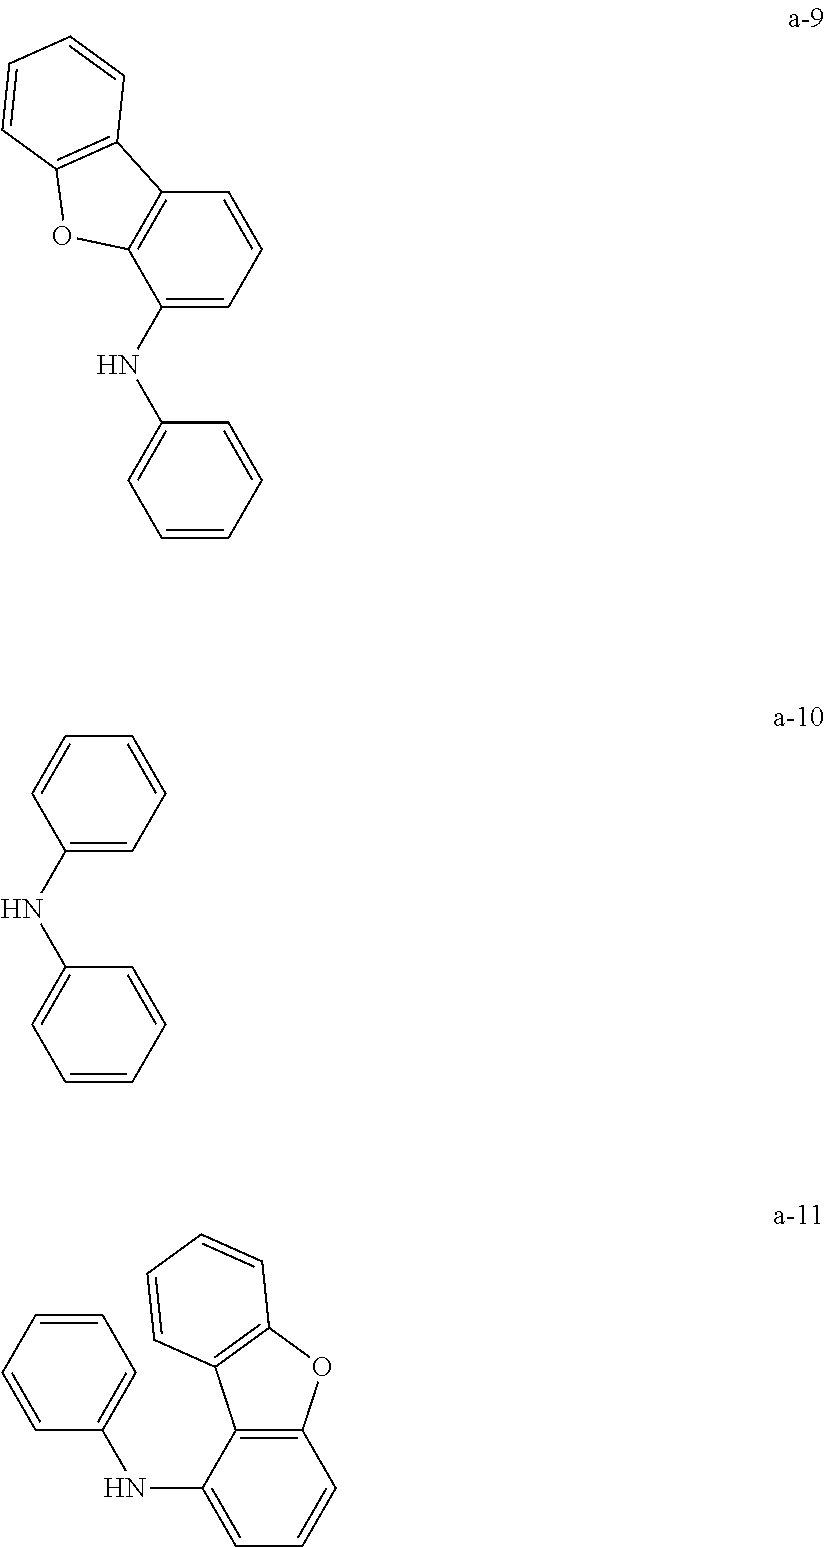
C1(NC2=CC=CC=C2)=CC=CC2=C1OC1=C2C=CC=C1.C1(NC2=CC=CC=C2)=CC=CC=C1.C12=C(C(NC3=CC=CC=C3)=CC=C1)C1=C(O2)C=CC=C1
